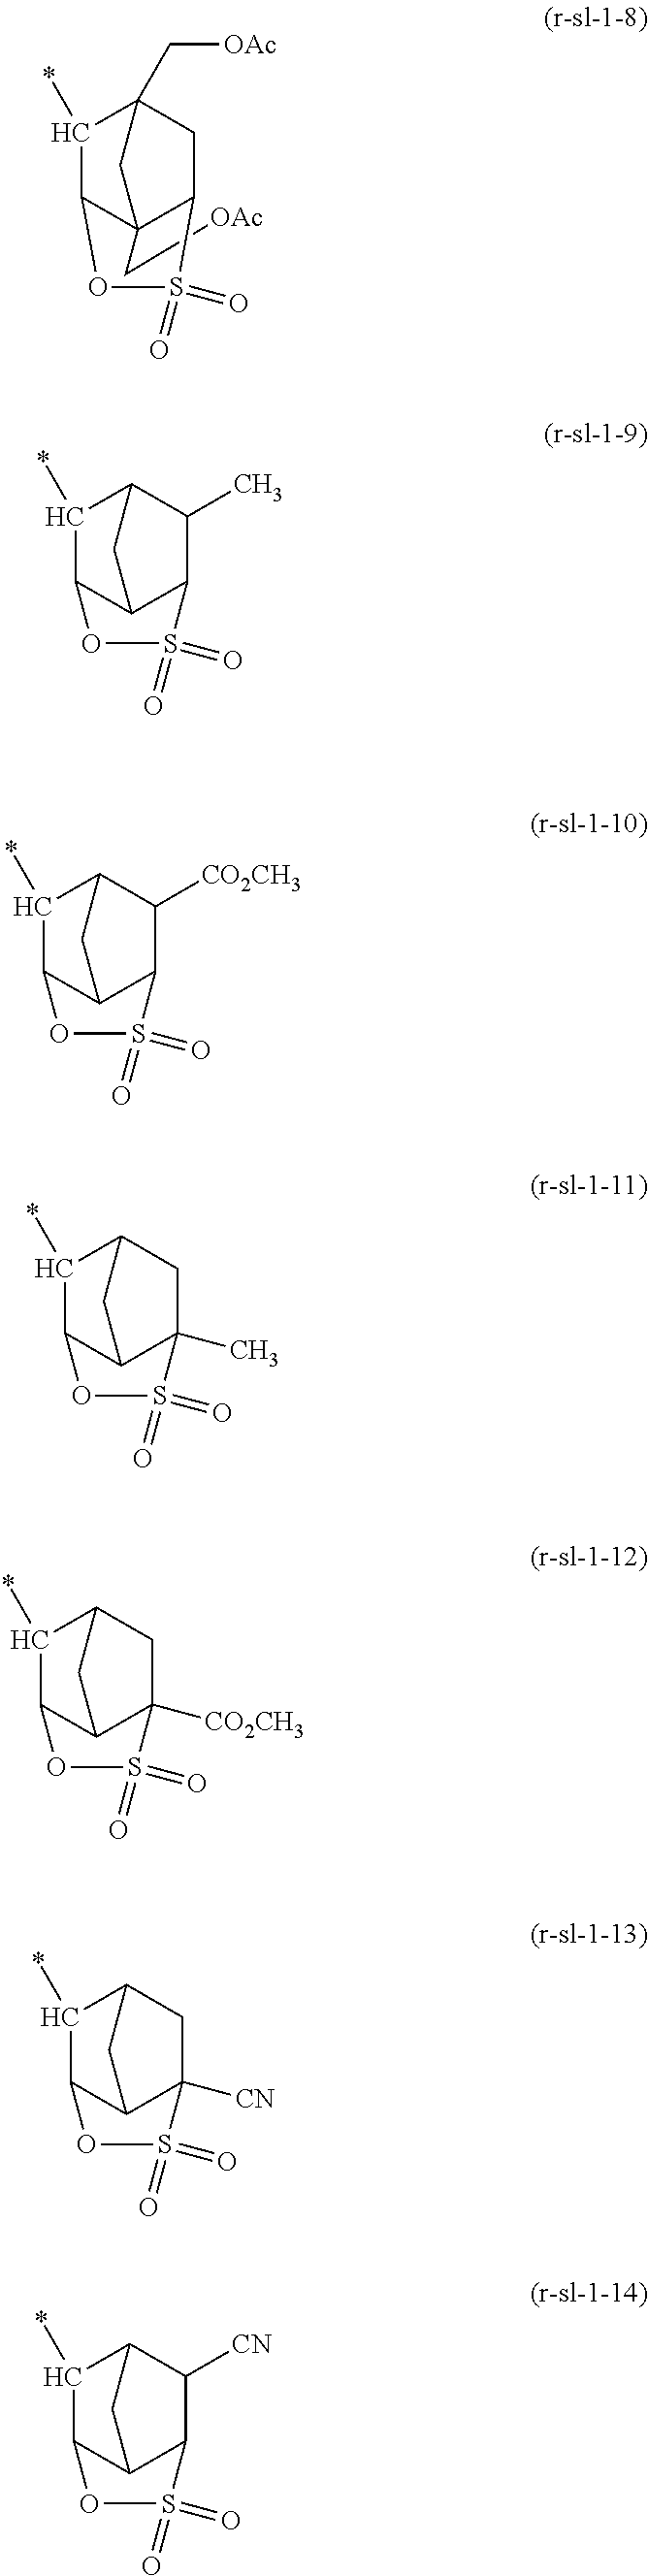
C(C12C3C(*)C(C[OAc])(CC1S(=O)(=O)O3)C2)[OAc].C1(C)C2C(*)C3C(C1S(=O)(=O)O3)C2.C1([CO2CH3])C2C(*)C3C(C1S(=O)(=O)O3)C2.C1C2C(*)C3C(C1(C)S(=O)(=O)O3)C2.C1C2C(*)C3C(C1([CO2CH3])S(=O)(=O)O3)C2.C1C2C(*)C3C(C1([CN])S(=O)(=O)O3)C2.C1([CN])C2C(*)C3C(C1S(=O)(=O)O3)C2
